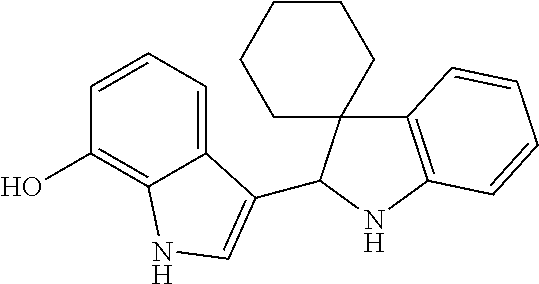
C1=CC=C2C(=C1O)NC=C2C1C2(C3=C(N1)C=CC=C3)CCCCC2
